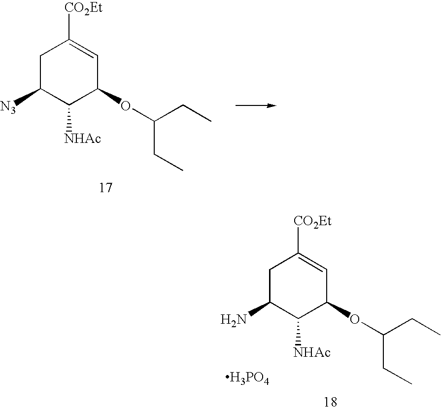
C1C([N3])C([NHAc])C(OC(CC)CC)C=C1[CO2Et].C1C(N)C([NHAc])C(OC(CC)CC)C=C1[CO2Et].[H3PO4]
